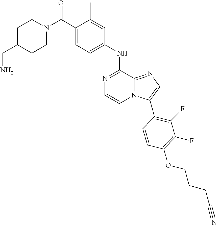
C1N(C(C2=CC=C(NC3=NC=CN4C3=NC=C4C3=C(F)C(F)=C(OCCCC#N)C=C3)C=C2C)=O)CCC(CN)C1
